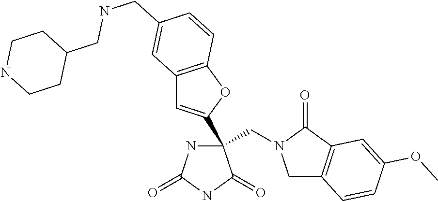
C(C1(C2=CC3=C(O2)C=CC(CNCC2CCNCC2)=C3)NC(=O)NC1=O)N1CC2=C(C1=O)C=C(OC)C=C2
